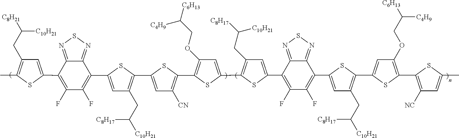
C1(CC([C8H21])[C10H21])=C(C)SC(C2=C(F)C(F)=C(C3=CC(CC([C10H21])[C8H17])=C(C4=CC([CN])=C(C5=C(OCC([C6H13])[C4H9])C=C(C6=C(CC([C8H17])[C10H21])C=C(C7=C(F)C(F)=C(C8=CC(CC([C10H21])[C8H17])=C(C9=CC(OCC([C6H13])[C4H9])=C(C%10=C([NC])C=C(C)S%10)S9)S8)C8=NSN=C78)S6)S5)S4)S3)C3=NSN=C23)=C1
